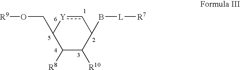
C1([R8])C([R10])C(B[L][R7])c[Y]C1CO[R9]
